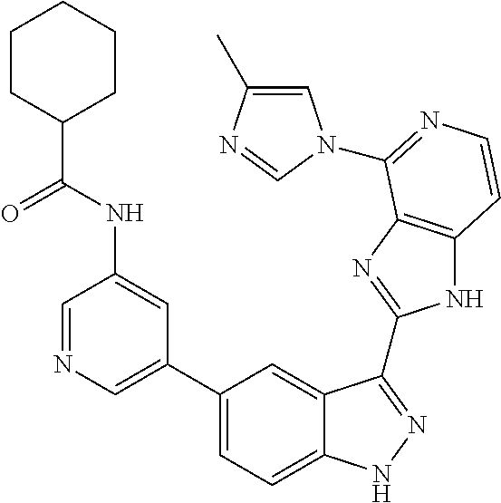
C1(C2=CN=CC(NC(C3CCCCC3)=O)=C2)=CC=C2C(=C1)C(C1=NC3=C(N1)C=CN=C3N1C=C(C)N=C1)=NN2
